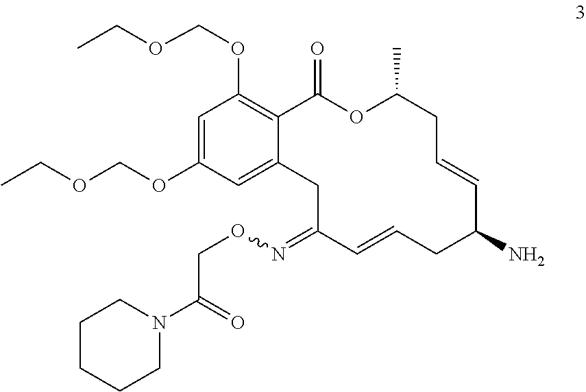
C1=C2C(=C(OCOCC)C=C1OCOCC)C(=O)OC(C)CC=CC(N)CC=CC(=NOCC(N1CCCCC1)=O)C2
